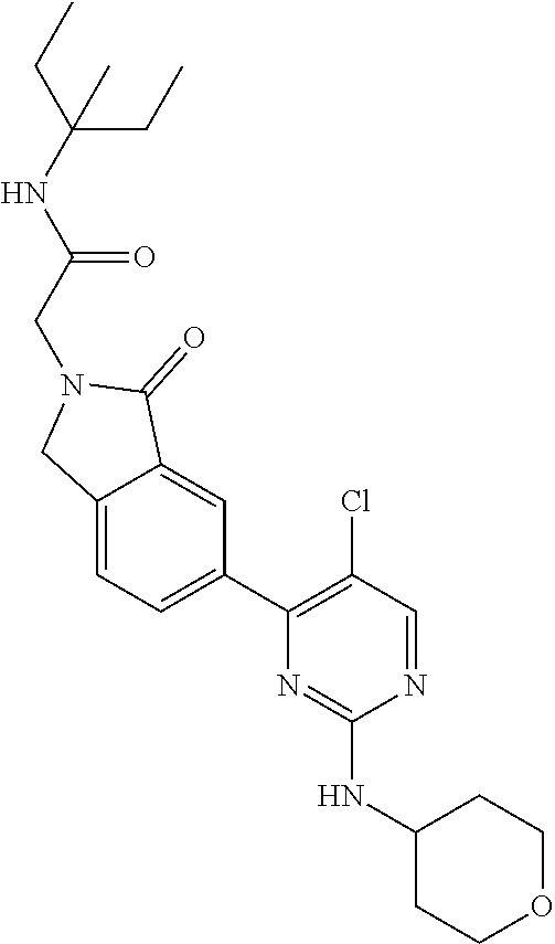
N1=CC(Cl)=C(C2=CC=C3C(=C2)C(=O)N(CC(=O)NC(CC)(CC)C)C3)N=C1NC1CCOCC1
